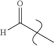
O=C([H])CC
